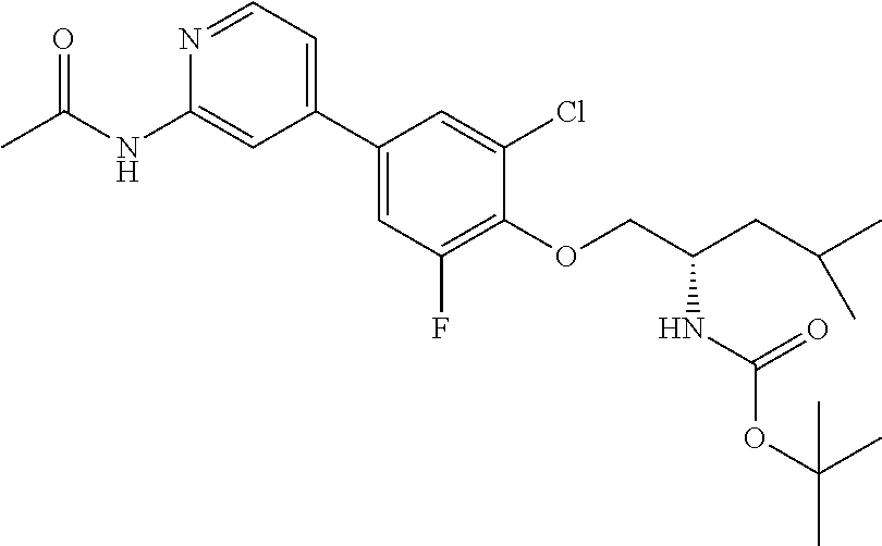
C1(C2=CC=NC(NC(C)=O)=C2)=CC(F)=C(OCC(CC(C)C)NC(OC(C)(C)C)=O)C(Cl)=C1
